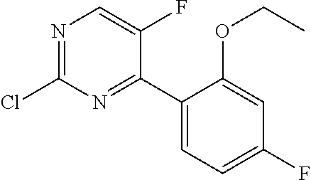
ClC1=NC=C(F)C(C2=CC=C(F)C=C2OCC)=N1
